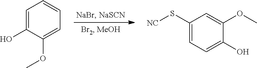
C1=C(O)C(OC)=CC=C1.C1(S[NC])=CC=C(O)C(OC)=C1
